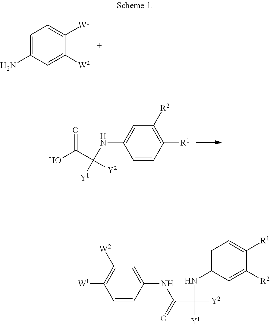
C1=C(N)C=C([W2])C([W1])=C1.O=C(C([Y2])(NC1=CC([R2])=C([R1])C=C1)[Y1])O.C1(NC(C([Y2])(NC2=CC=C([R1])C([R2])=C2)[Y1])=O)=CC([W2])=C([W1])C=C1
